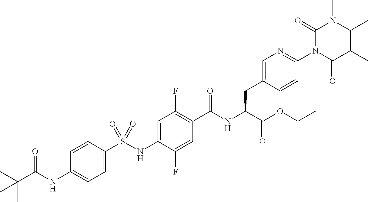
C1=C(S(NC2=CC(F)=C(C(NC(C(OCC)=O)CC3=CN=C(N4C(=O)C(C)=C(C)N(C)C4=O)C=C3)=O)C=C2F)(=O)=O)C=CC(NC(C(C)(C)C)=O)=C1
